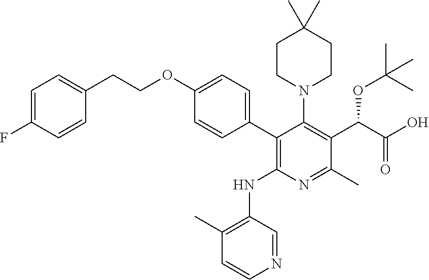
C1CN(C2=C(C(C(O)=O)OC(C)(C)C)C(C)=NC(NC3=C(C)C=CN=C3)=C2C2=CC=C(OCCC3=CC=C(F)C=C3)C=C2)CCC1(C)C
